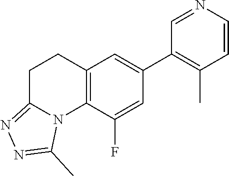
C12=C(C(F)=CC(C3=C(C)C=CN=C3)=C1)N1C(=NN=C1C)CC2
